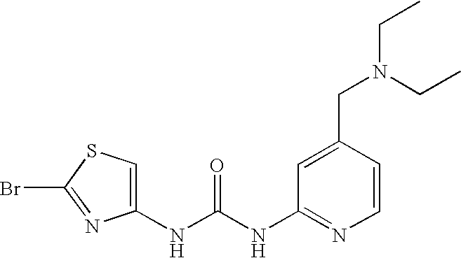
N(C(NC1=NC=CC(CN(CC)CC)=C1)=O)C1=CSC(Br)=N1
